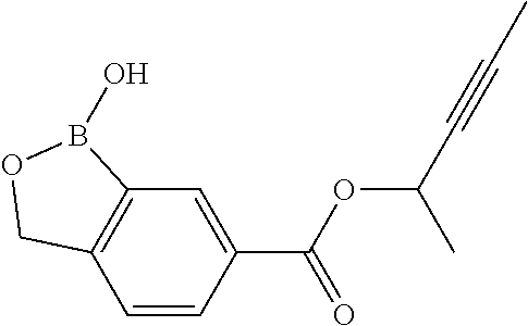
C12=C(C=CC(C(OC(C#CC)C)=O)=C1)COB2O
